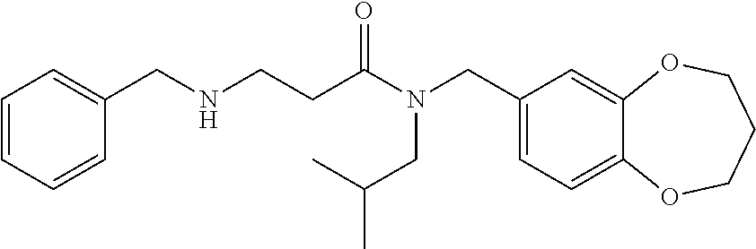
C1(CN(C(=O)CCNCC2=CC=CC=C2)CC(C)C)=CC=C2C(=C1)OCCCO2
